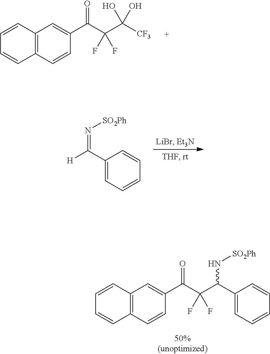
C12=C(C=CC(C(C(C(C3=CC=CC=C3)N[SO2Ph])(F)F)=O)=C1)C=CC=C2.C1(C([H])=N[SO2Ph])=CC=CC=C1.C12=C(C=CC(C(C(C([CF3])(O)O)(F)F)=O)=C1)C=CC=C2
